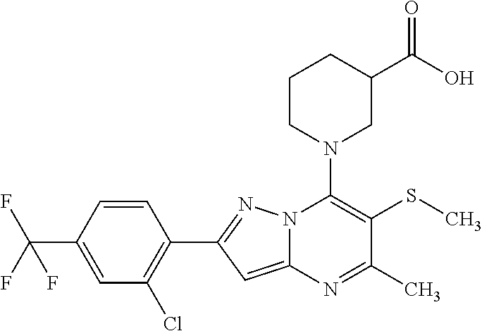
C1=CC(C(F)(F)F)=CC(Cl)=C1C1=NN2C(=C1)N=C(C)C(SC)=C2N1CC(C(O)=O)CCC1
